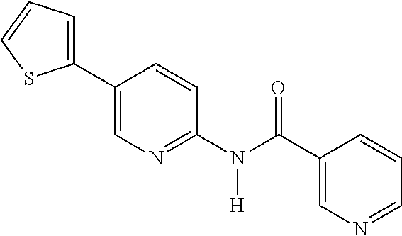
C1(C2=CN=C(N(C(C3=CN=CC=C3)=O)[H])C=C2)=CC=CS1
